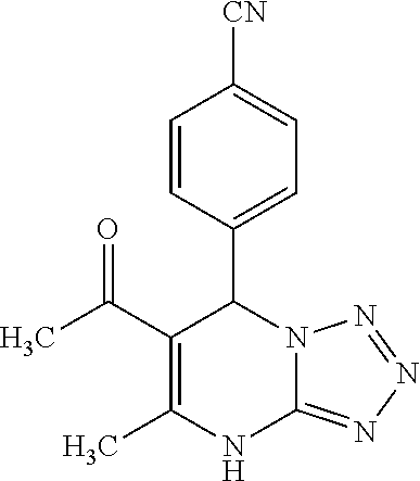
C1=CC(C2C(C(C)=O)=C(C)NC3=NN=NN23)=CC=C1[CN]
